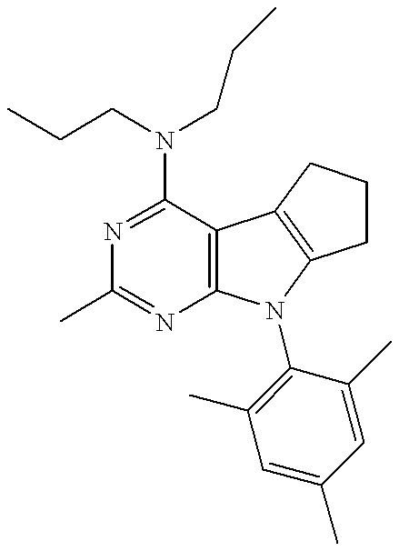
N1=C(N(CCC)CCC)C2=C(N=C1C)N(C1=C(C)C=C(C)C=C1C)C1=C2CCC1
